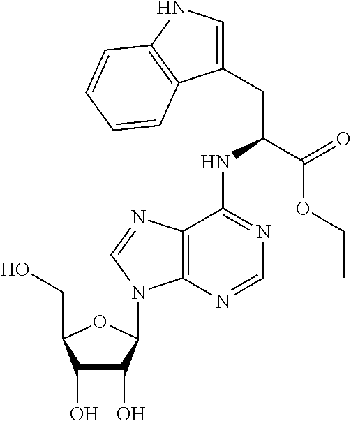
C1(O)C(O)C(N2C3=C(C(NC(C(=O)OCC)CC4=CNC5=C4C=CC=C5)=NC=N3)N=C2)OC1CO
